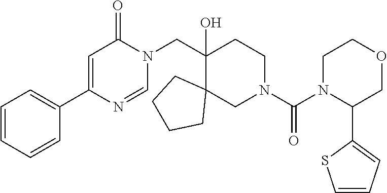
C1(CN2C(=O)C=C(C3=CC=CC=C3)N=C2)(O)C2(CN(C(N3C(C4=CC=CS4)COCC3)=O)CC1)CCCC2
